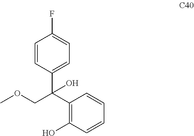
C1(C(COC)(C2=C(O)C=CC=C2)O)=CC=C(F)C=C1
